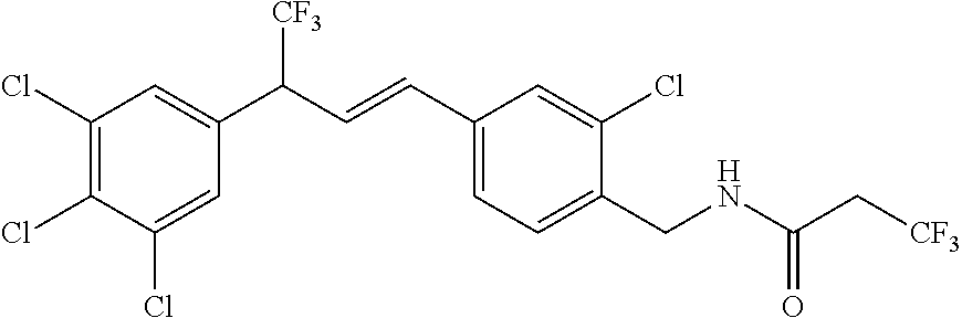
C1(Cl)=CC(C(C=CC2=CC=C(CNC(C[CF3])=O)C(Cl)=C2)[CF3])=CC(Cl)=C1Cl
